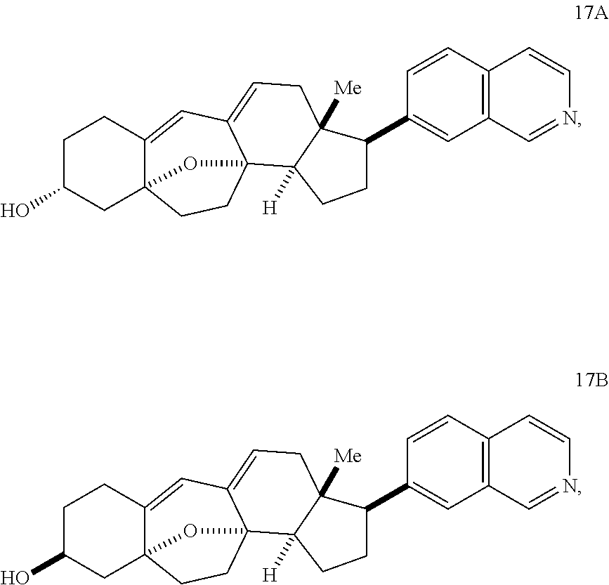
C1C(O)CC23C(=CC4=CCC5([Me])C([H])(C4(CC2)O3)CCC5C2=CC3=C(C=C2)C=CN=C3)C1.C1C(O)CC23C(=CC4=CCC5([Me])C([H])(C4(CC2)O3)CCC5C2=CC3=C(C=C2)C=CN=C3)C1
